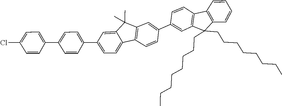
C1=C(C2=CC3=C(C=C2)C2=CC=C(C4=CC=C(C5=CC=C(Cl)C=C5)C=C4)C=C2C3(C)C)C=CC2=C1C(CCCCCCCC)(CCCCCCCC)C1=C2C=CC=C1
